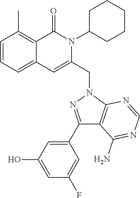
C1=CC=C2C(=C1C)C(=O)N(C1CCCCC1)C(CN1C3=C(C(N)=NC=N3)C(C3=CC(O)=CC(F)=C3)=N1)=C2
